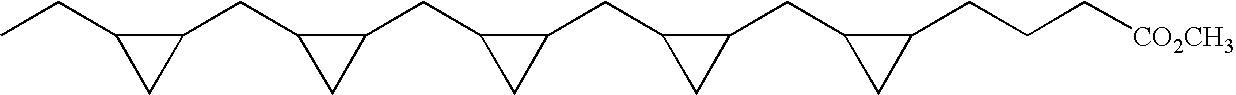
C1(CC2CC2CC2CC2CC2CC2CC2CC2CCC[CO2CH3])C(CC)C1
